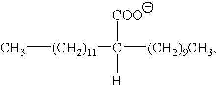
C[(CH2)11]C([COO])([H])[(CH2)9CH3]
